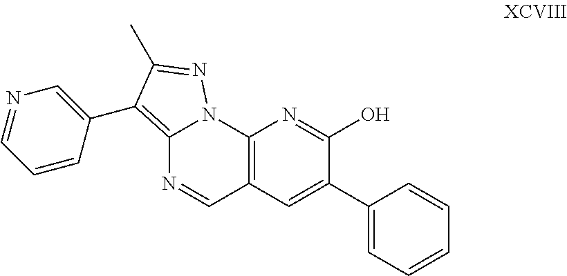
C12=C(C3=CN=CC=C3)C(C)=NN1C1=C(C=N2)C=C(C2=CC=CC=C2)C(O)=N1
